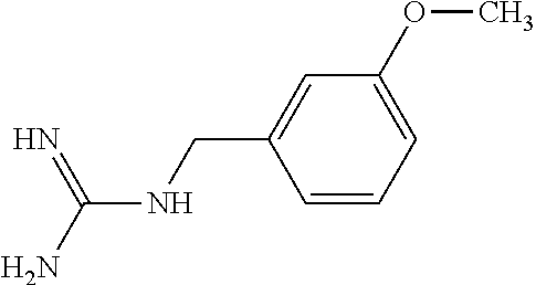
C1=CC=C(OC)C=C1CNC(N)=N
